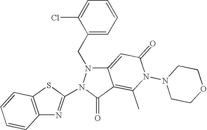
C12=CC(=O)N(N3CCOCC3)C(C)=C1C(=O)N(C1=NC3=C(S1)C=CC=C3)N2CC1=CC=CC=C1Cl
